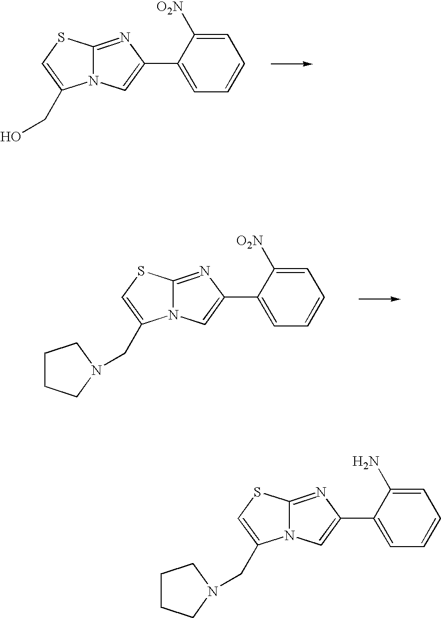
N12C(=NC(C3=CC=CC=C3[O2N])=C1)SC=C2CO.N12C(=NC(C3=CC=CC=C3[O2N])=C1)SC=C2CN1CCCC1.N12C(=NC(C3=CC=CC=C3N)=C1)SC=C2CN1CCCC1
